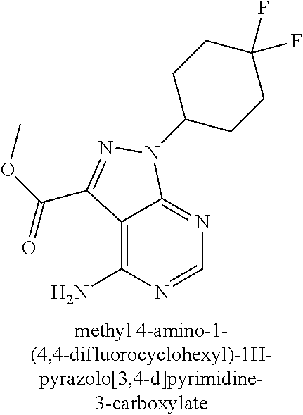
C12=C(N)N=CN=C1N(C1CCC(F)(F)CC1)N=C2C(OC)=O
